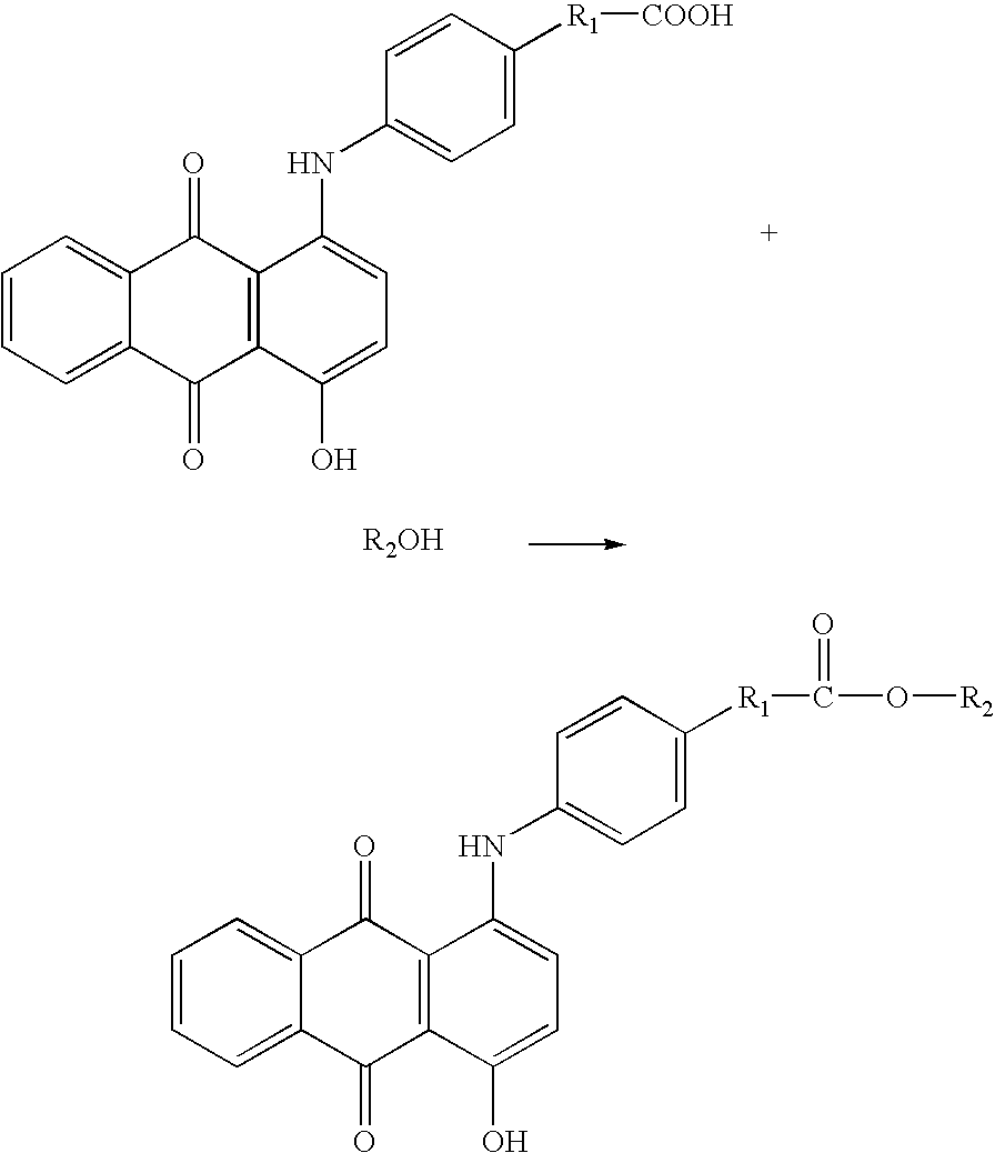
C1=CC=C2C(=C1)C(=O)C1=C(C2=O)C(O)=CC=C1NC1=CC=C([R1][COOH])C=C1.C1=CC=C2C(=C1)C(=O)C1=C(C2=O)C(O)=CC=C1NC1=CC=C([R1]C(O[R2])=O)C=C1
